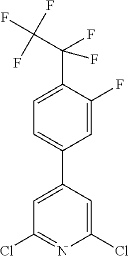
C1(C2=CC(Cl)=NC(Cl)=C2)=CC=C(C(C(F)(F)F)(F)F)C(F)=C1
